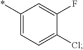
C1(Cl)=CC=C(*)C=C1F
